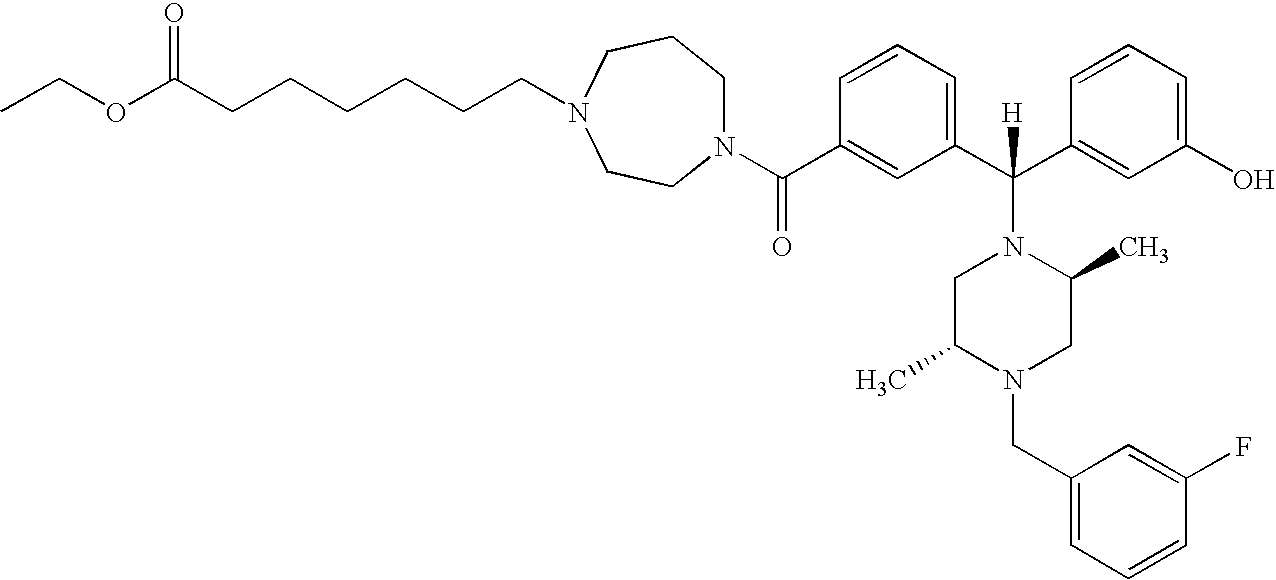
O(C(CCCCCCN1CCN(C(C2=CC(C(N3CC(C)N(CC4=CC=CC(F)=C4)CC3C)(C3=CC(O)=CC=C3)[H])=CC=C2)=O)CCC1)=O)CC
